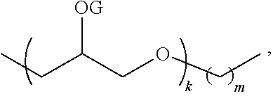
CCC(COCC)[OG]
